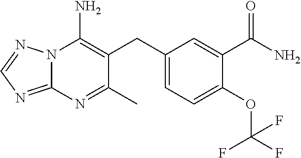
N12C(=NC=N1)N=C(C)C(CC1=CC=C(OC(F)(F)F)C(C(N)=O)=C1)=C2N
